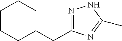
C1CCC(CC2=NNC(C)=N2)CC1
